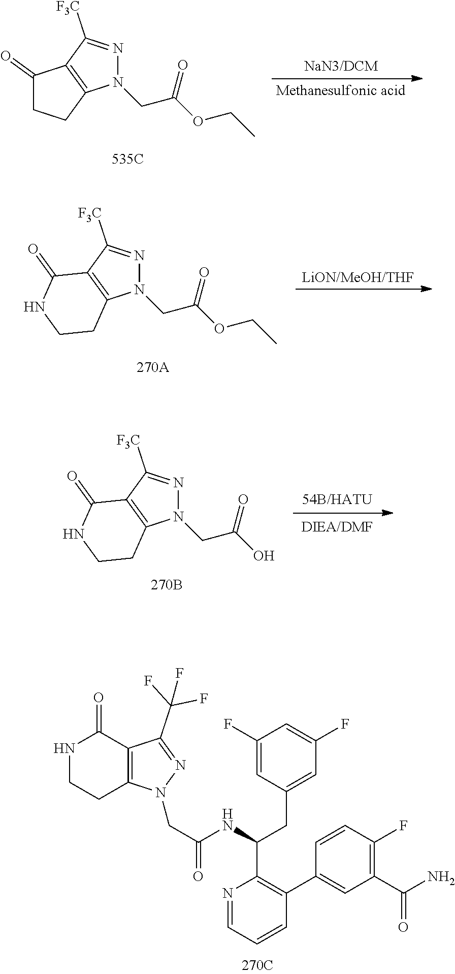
C1(=O)CCC2=C1C([F3C])=NN2CC(=O)OCC.C12=C(C([F3C])=NN1CC(=O)OCC)C(=O)NCC2.C12=C(C([F3C])=NN1CC(=O)O)C(=O)NCC2.C(C(=O)NC(CC1=CC(F)=CC(F)=C1)C1=C(C2=CC(C(N)=O)=C(F)C=C2)C=CC=N1)N1C2=C(C(=O)NCC2)C(C(F)(F)F)=N1
